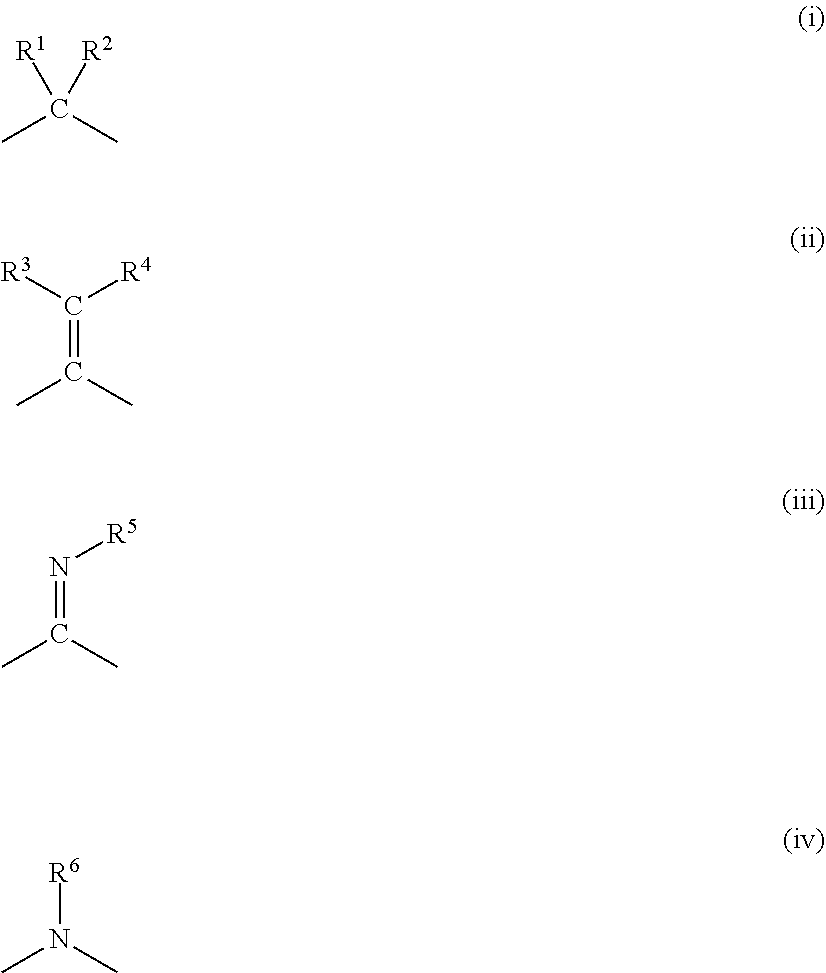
C(=C(C)C)([R3])[R4].N(=C(C)C)[R5].[R6]N(C)C.[R1]C(C)(C)[R2]
